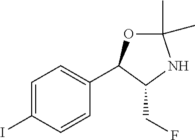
C1=C(I)C=CC(C2OC(C)(C)NC2CF)=C1
